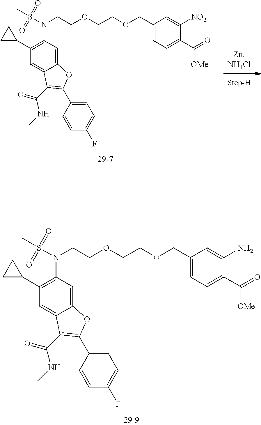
C(OCCOCCN(S(C)(=O)=O)C1=C(C2CC2)C=C2C(=C1)OC(C1=CC=C(F)C=C1)=C2C(=O)NC)C1=CC=C(C([OMe])=O)C(N)=C1.C(OCCOCCN(S(C)(=O)=O)C1=C(C2CC2)C=C2C(=C1)OC(C1=CC=C(F)C=C1)=C2C(=O)NC)C1=CC=C(C([OMe])=O)C([NO2])=C1
